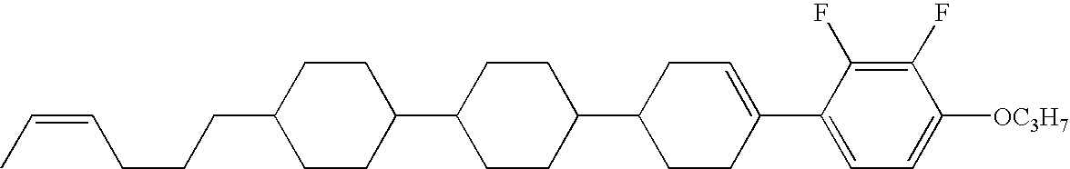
C1(F)=C(F)C(C2=CCC(C3CCC(C4CCC(CCCC=CC)CC4)CC3)CC2)=CC=C1[OC3H7]
